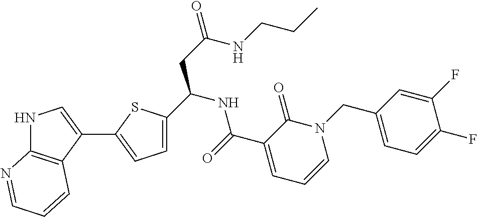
N1C2=C(C(C3=CC=C(C(NC(C4=CC=CN(CC5=CC=C(F)C(F)=C5)C4=O)=O)CC(=O)NCCC)S3)=C1)C=CC=N2
